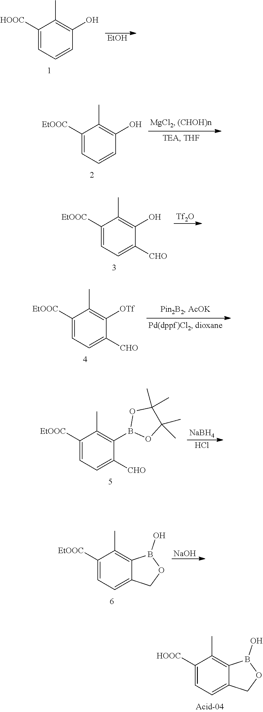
C1([HOOC])=CC=C2C(=C1C)B(O)OC2.C1([HOOC])=CC=CC(O)=C1C.[EtOH].C1([EtOOC])=CC=CC(O)=C1C.C1([EtOOC])=CC=C([CHO])C(O)=C1C.[Tf2O].C1([EtOOC])=CC=C([CHO])C([OTf])=C1C.C1([EtOOC])=CC=C([CHO])C(B2OC(C)(C)C(C)(C)O2)=C1C.[NaBH4].Cl.C1([EtOOC])=CC=C2C(=C1C)B(O)OC2.[NaOH]
